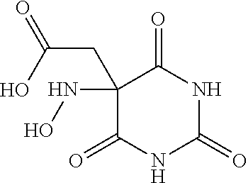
C1(=O)NC(=O)NC(=O)C1(NO)CC(=O)O
